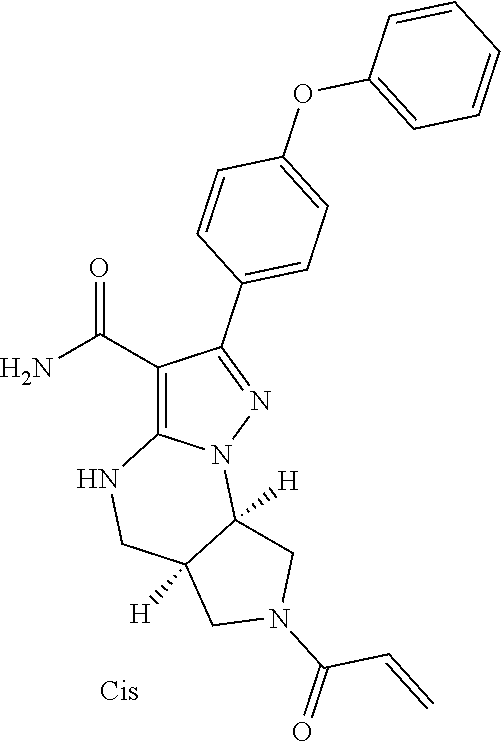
C1(C(N)=O)=C2N(N=C1C1=CC=C(OC3=CC=CC=C3)C=C1)C1([H])C([H])(CN2)CN(C(=O)C=C)C1
